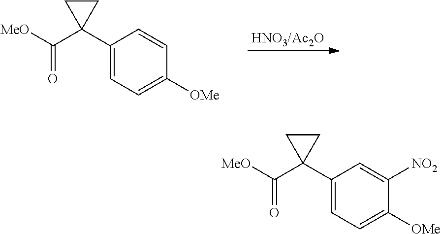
C1(C2(C([MeO])=O)CC2)=CC=C([OMe])C=C1.[HNO3/Ac2O].C1(C2(C([MeO])=O)CC2)=CC=C([OMe])C([NO2])=C1
